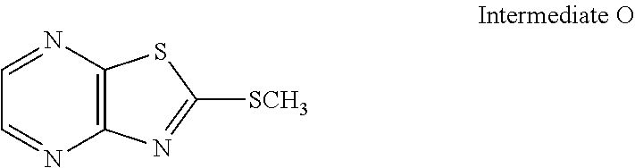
C1=NC2=C(N=C1)N=C([SCH3])S2
